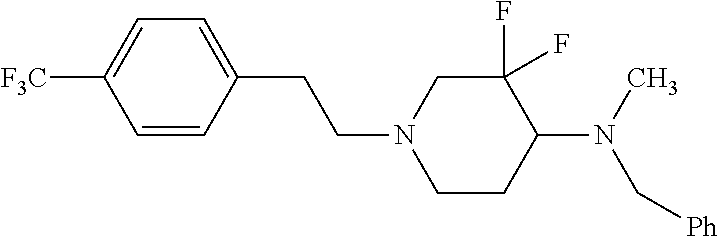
C1=CC(CCN2CCC(N(C[Ph])C)C(F)(F)C2)=CC=C1[F3C]
